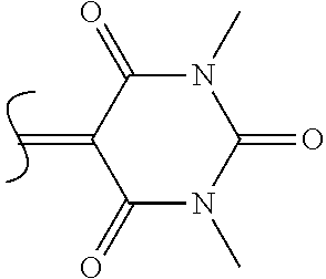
C=C1C(=O)N(C)C(=O)N(C)C1=O
